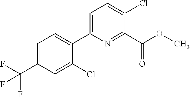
C1=C(C(F)(F)F)C=C(Cl)C(C2=CC=C(Cl)C(C(OC)=O)=N2)=C1
